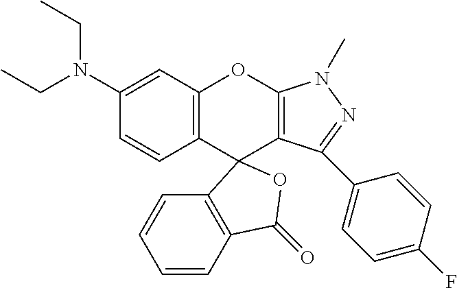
C1(N(CC)CC)=CC2=C(C=C1)C1(C3=C(O2)N(C)N=C3C2=CC=C(F)C=C2)C2=C(C=CC=C2)C(=O)O1
